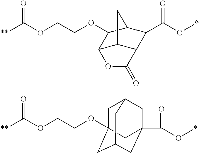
[**]C(OCCOC1C2C3C(C(C(O*)=O)C1C3)C(=O)O2)=O.[**]C(OCCOC12CC3CC(C(=O)O*)(CC(C1)C3)C2)=O
